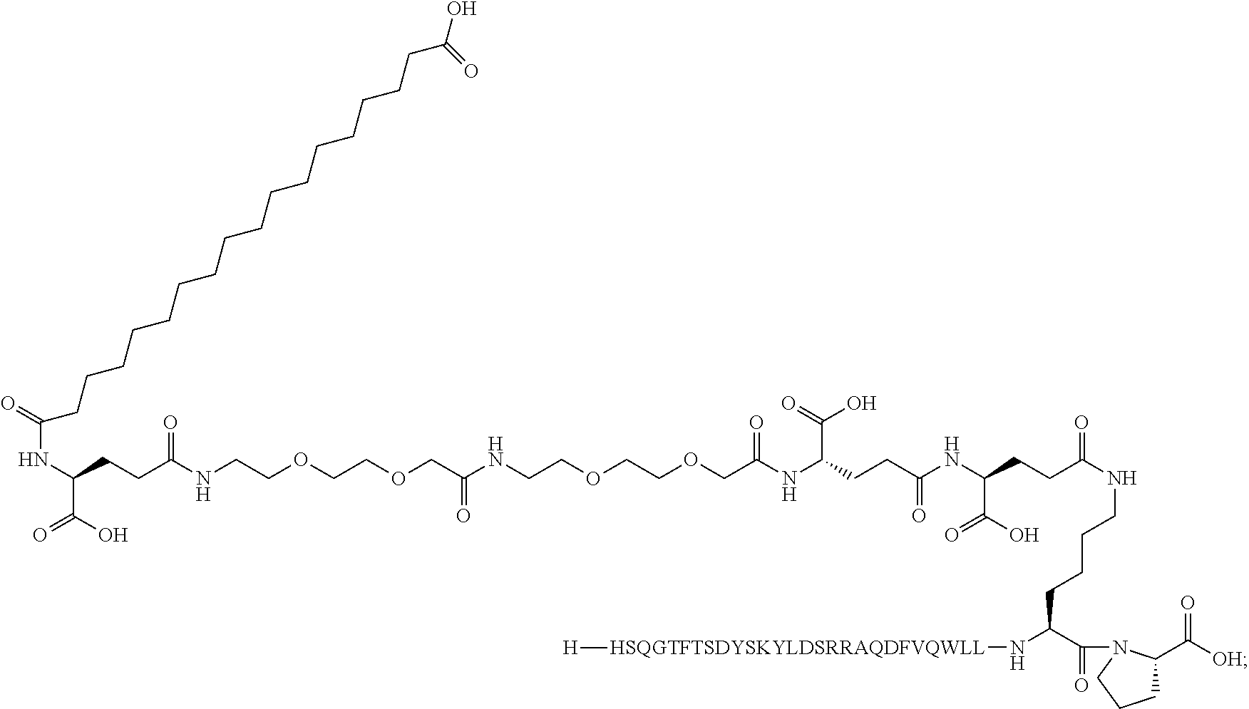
C(CCCCCCCCCCCCCCCCC(O)=O)(NC(CCC(NCCOCCOCC(NCCOCCOCC(NC(CCC(NC(CCC(NCCCCC(N[HSQGTFTSDYSKYLDSRRAQDFVQWLL][H])C(=O)N1C(C([OH])=O)CCC1)=O)C(O)=O)=O)C(=O)O)=O)=O)=O)C(=O)O)=O
